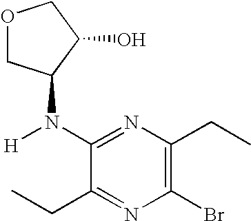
O1CC(N([H])C2=NC(CC)=C(Br)N=C2CC)C(O)C1
